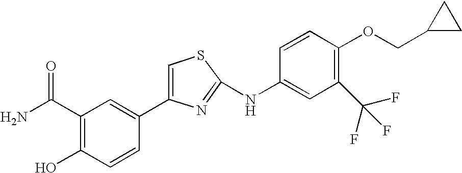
C1(C2=CC(C(N)=O)=C(O)C=C2)=CSC(NC2=CC(C(F)(F)F)=C(OCC3CC3)C=C2)=N1
